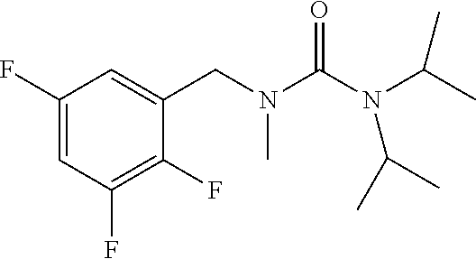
C1(F)=CC(F)=C(F)C(CN(C(N(C(C)C)C(C)C)=O)C)=C1
